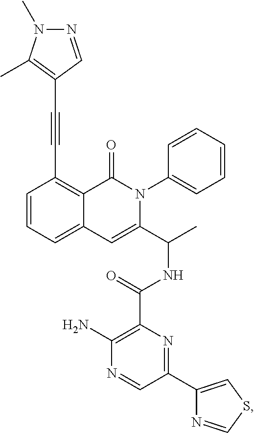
C1=CC=C2C(=C1C#CC1=C(C)N(C)N=C1)C(=O)N(C1=CC=CC=C1)C(C(C)NC(C1=C(N)N=CC(C3=CSC=N3)=N1)=O)=C2
